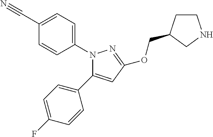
N1(C2=CC=C(C#N)C=C2)C(C2=CC=C(F)C=C2)=CC(OCC2CCNC2)=N1
